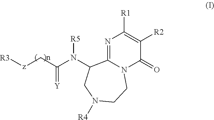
N1=C2N(C(=O)C([R2])=C1[R1])CCN([R4])CC2N(C(C[z][R3])=[Y])[R5]
